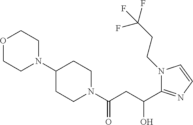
C1(N2CCOCC2)CCN(C(CC(C2=NC=CN2CCC(F)(F)F)O)=O)CC1
